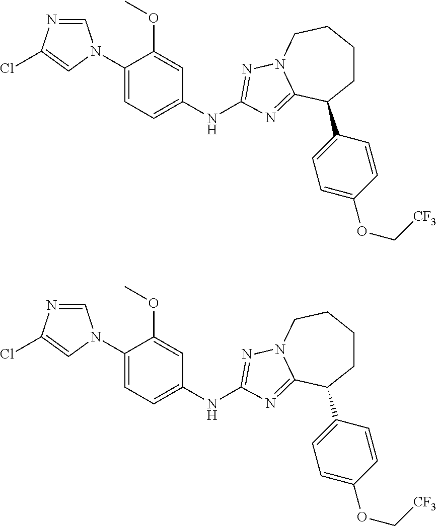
C1=NC(Cl)=CN1C1=CC=C(NC2=NN3CCCCC(C4=CC=C(OC[CF3])C=C4)C3=N2)C=C1OC.C1=NC(Cl)=CN1C1=CC=C(NC2=NN3CCCCC(C4=CC=C(OC[CF3])C=C4)C3=N2)C=C1OC
